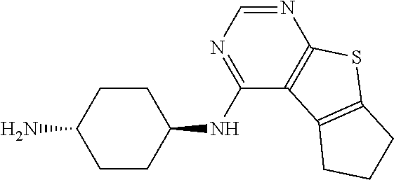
C1CC(N)CCC1NC1=NC=NC2=C1C1=C(S2)CCC1
